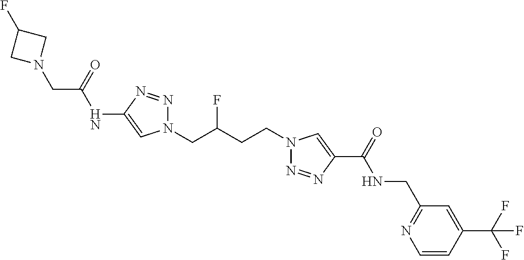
C1(NC(CN2CC(F)C2)=O)=CN(CC(CCN2N=NC(C(=O)NCC3=NC=CC(C(F)(F)F)=C3)=C2)F)N=N1
